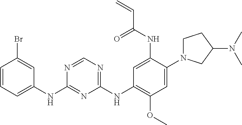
C1(NC2=CC=CC(Br)=C2)=NC(NC2=C(OC)C=C(N3CCC(N(C)C)C3)C(NC(C=C)=O)=C2)=NC=N1
